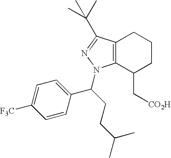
C12=C(C(C[CO2H])CCC1)N(C(C1=CC=C([F3C])C=C1)CCC(C)C)N=C2C(C)(C)C
